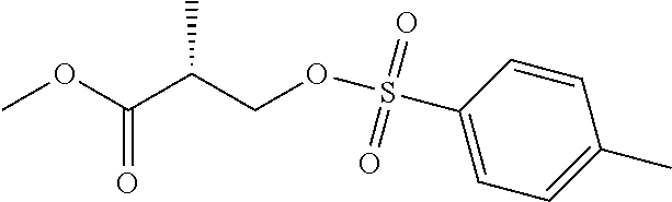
O(S(C1=CC=C(C)C=C1)(=O)=O)CC(C(OC)=O)C
